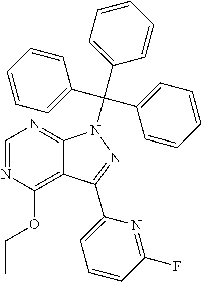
C1=NC(OCC)=C2C(=N1)N(C(C1=CC=CC=C1)(C1=CC=CC=C1)C1=CC=CC=C1)N=C2C1=CC=CC(F)=N1
